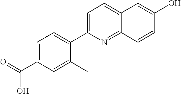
C1=C(C(=O)O)C=C(C)C(C2=CC=C3C(=N2)C=CC(O)=C3)=C1
